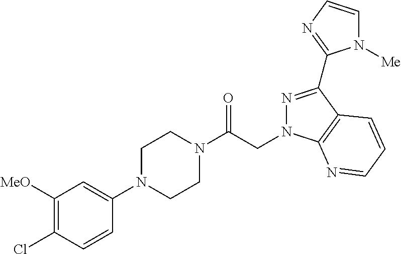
[MeO]C1=C(Cl)C=CC(N2CCN(C(CN3N=C(C4=NC=CN4[Me])C4=C3N=CC=C4)=O)CC2)=C1
